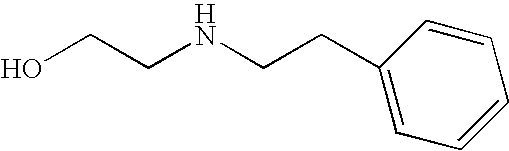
OCCNCCC1=CC=CC=C1
